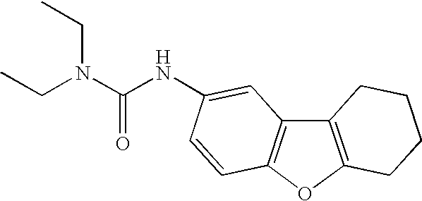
C12=C(OC3=C1C=C(NC(=O)N(CC)CC)C=C3)CCCC2
